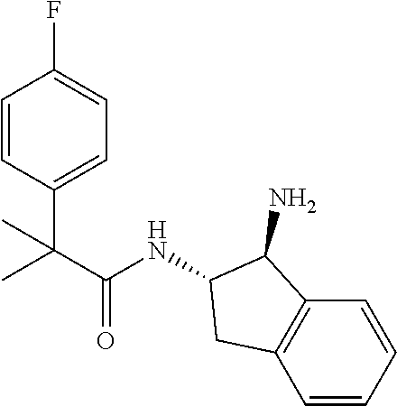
C1=CC(C(C(NC2CC3=C(C2N)C=CC=C3)=O)(C)C)=CC=C1F
